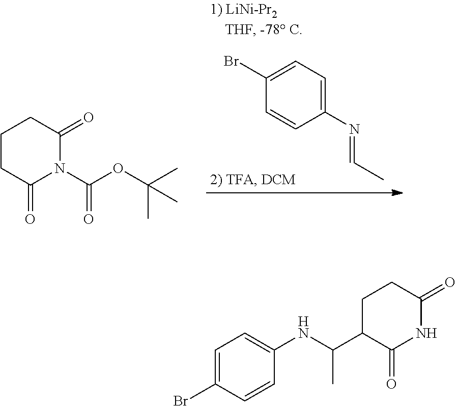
C1C(=O)N(C(OC(C)(C)C)=O)C(=O)CC1.C1(Br)=CC=C(N=CC)C=C1.C1(C(NC2=CC=C(Br)C=C2)C)C(=O)NC(=O)CC1
